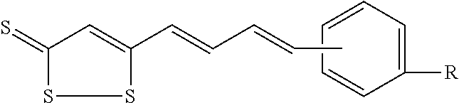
S1C(C=CC=CC)=CC(=S)S1.C1([R])=CC=CC=C1
